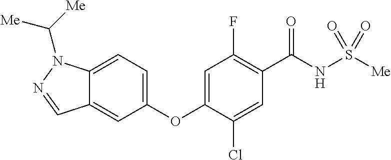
C12=CC=C(OC3=CC(F)=C(C(NS([Me])(=O)=O)=O)C=C3Cl)C=C1C=NN2C([Me])[Me]
